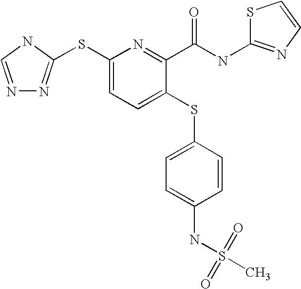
C1(SC2=NN=CN2)=CC=C(SC2=CC=C(NS(=O)(C)=O)C=C2)C(C(NC2=NC=CS2)=O)=N1
